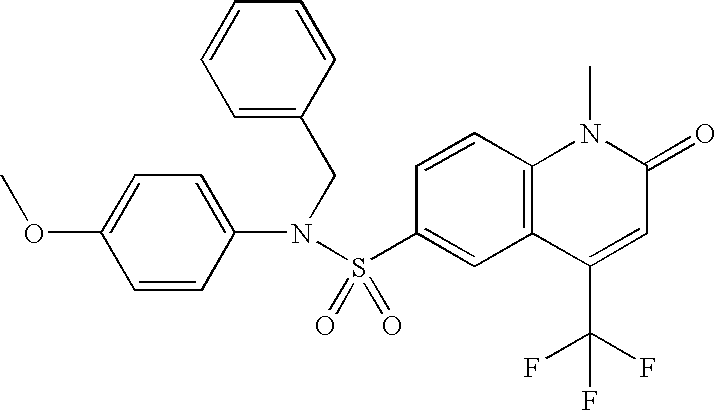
C12=C(C=CC(S(N(C3=CC=C(OC)C=C3)CC3=CC=CC=C3)(=O)=O)=C1)N(C)C(=O)C=C2C(F)(F)F
